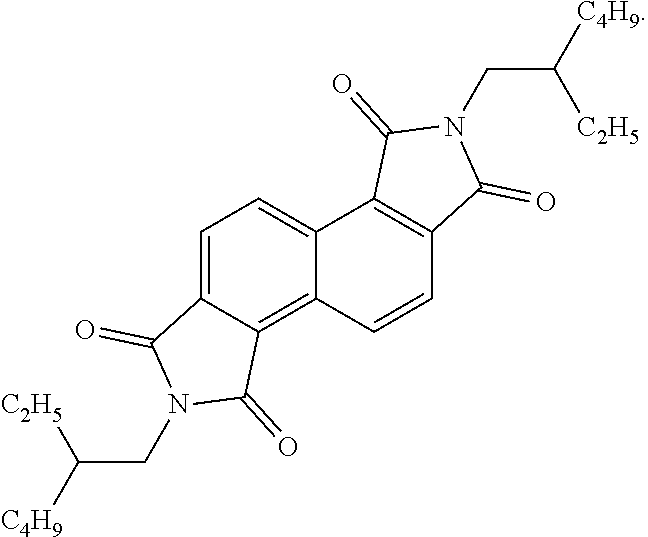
C1=C2C(=C3C(=C1)C1=C(C=C3)C(=O)N(CC([C2H5])[C4H9])C1=O)C(=O)N(CC([C2H5])[C4H9])C2=O
